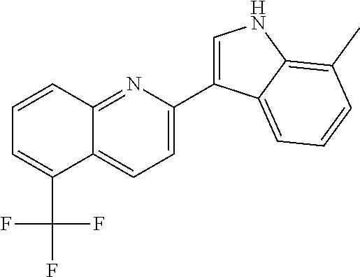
C1=C(C2=CNC3=C(C)C=CC=C23)N=C2C(=C1)C(C(F)(F)F)=CC=C2
